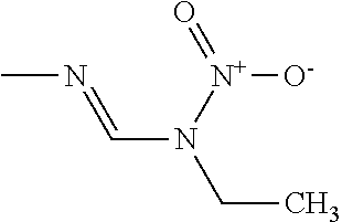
CN=CN(CC)[N+]([O-])=O
